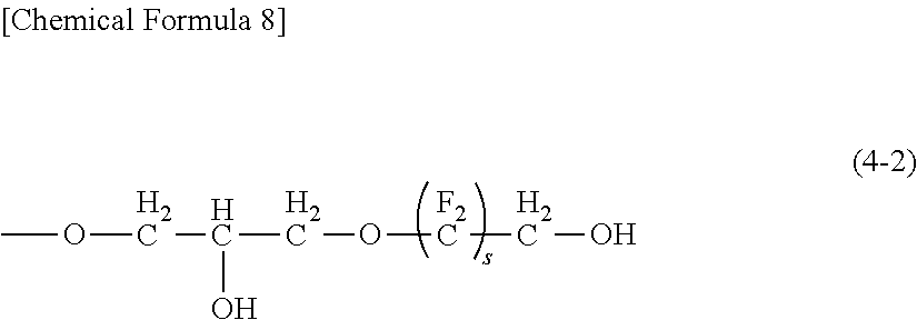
COCC(CO[F2C]CO)O
